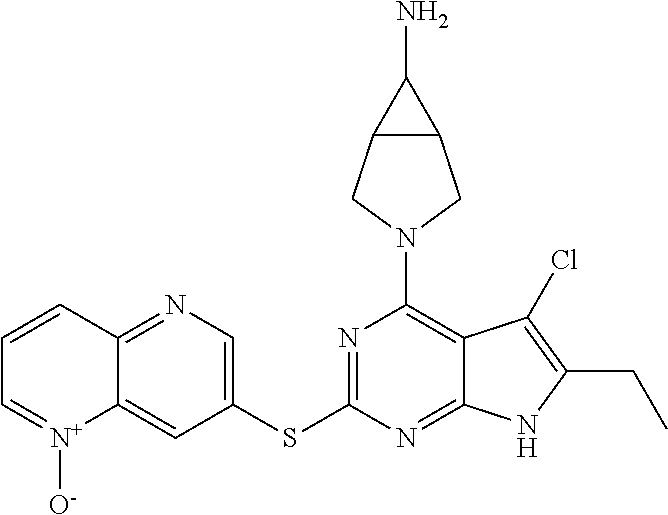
N1=C(SC2=CN=C3C(=C2)[N+]([O-])=CC=C3)N=C2C(=C1N1CC3C(C1)C3N)C(Cl)=C(CC)N2
